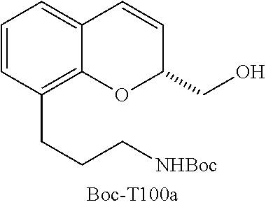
C1=CC(CCC[NHBoc])=C2C(=C1)C=CC(CO)O2
